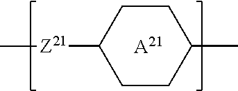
C1CC([Z21]C)CCC1C.[A21]
